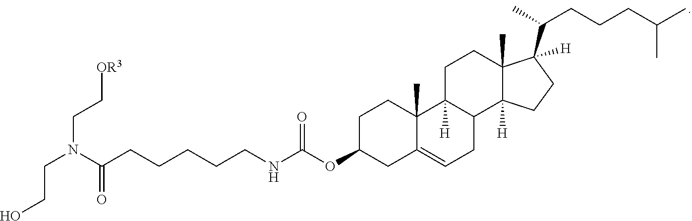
N(C(CCCCCNC(OC1CC2=CCC3C([H])(C2(C)CC1)CCC1(C)C3([H])CCC1(C(C)CCCC(C)C)[H])=O)=O)(CC[OR3])CCO
